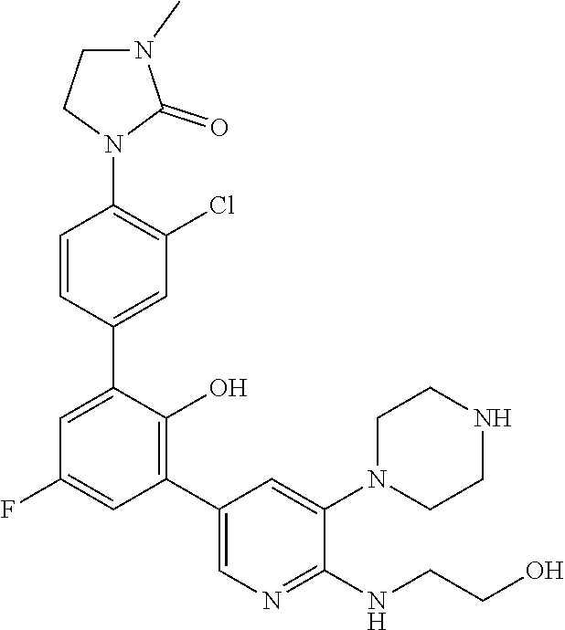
C1=C(C2=CC(Cl)=C(N3C(=O)N(C)CC3)C=C2)C(O)=C(C2=CN=C(NCCO)C(N3CCNCC3)=C2)C=C1F
